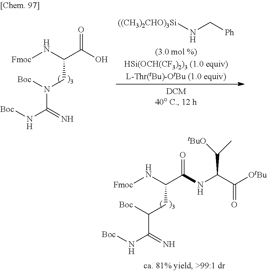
[Fmoc]NC(C(NC(C([OtBu])=O)C([tBuO])C)=O)CC([Boc])C(N[Boc])=N.[((CH3)2CHO)3Si]NC[Ph].[Fmoc]NC(C(O)=O)CN([Boc])C(=N)N[Boc]
